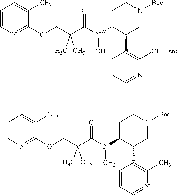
C1=CN=C(OCC(C(=O)N(C2C(C3=C(C)N=CC=C3)CN([Boc])CC2)C)(C)C)C([CF3])=C1.C1=CN=C(OCC(C(=O)N(C2C(C3=C(C)N=CC=C3)CN([Boc])CC2)C)(C)C)C([CF3])=C1
